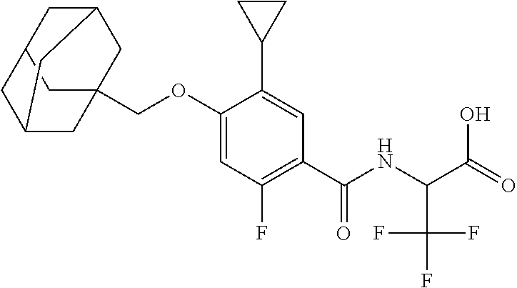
C1C2(COC3=CC(F)=C(C(NC(C(=O)O)C(F)(F)F)=O)C=C3C3CC3)CC3CC1CC(C2)C3
